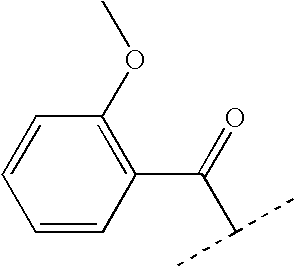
C1=CC(C(=O)C(C)C)=C(OC)C=C1
